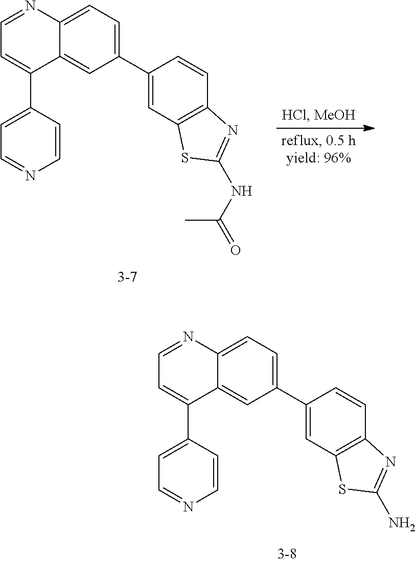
C1=NC2=CC=C(C3=CC4=C(C=C3)N=C(NC(=O)C)S4)C=C2C(C2=CC=NC=C2)=C1.C1=NC2=CC=C(C3=CC4=C(C=C3)N=C(N)S4)C=C2C(C2=CC=NC=C2)=C1
